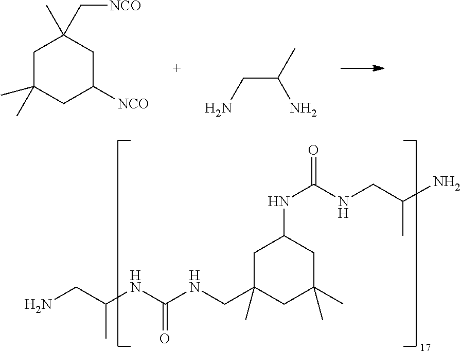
NCC(NC(NCC1(C)CC(C)(C)CC(NC(=O)NCC(N)C)C1)=O)C.C1C(C)(C)CC([NCO])CC1(C)C[NCO].C(C(C)N)N
